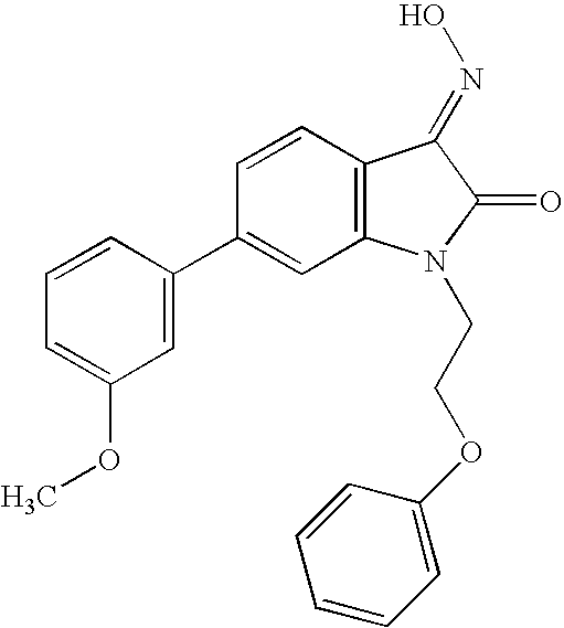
C1=CC(C2=CC3=C(C=C2)C(=NO)C(=O)N3CCOC2=CC=CC=C2)=CC(OC)=C1
